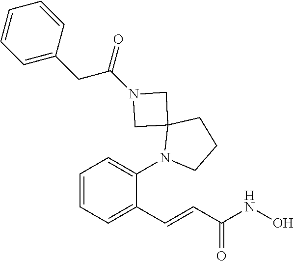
C1=CC=C(N2C3(CCC2)CN(C(CC2=CC=CC=C2)=O)C3)C(C=CC(NO)=O)=C1
